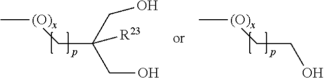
C(C(CO)([R23])CO)[(O)x]C.C(CO)[(O)x]C
